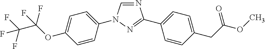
N1=CN(C2=CC=C(OC(C(F)(F)F)(F)F)C=C2)N=C1C1=CC=C(CC(OC)=O)C=C1
